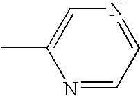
N1=CC=NC=C1C
